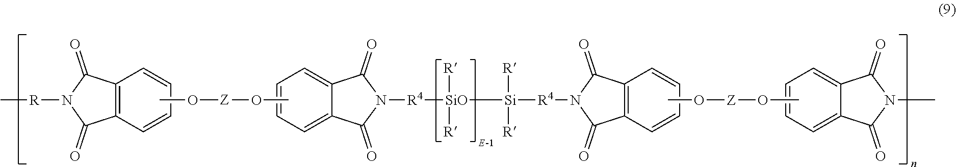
[R4]([SiO]([Si]([R4]N1C(=O)C2=C(C1=O)C=CC=C2)([R])[R])([R])[R])N1C(=O)C2=CC=CC=C2C1=O.CO[Z]OC.CO[Z]OC.N1(C)C(=O)C2=CC=CC=C2C1=O.N1([R]C)C(=O)C2=C(C1=O)C=CC=C2
